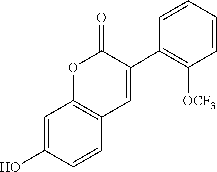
C1=CC=CC(C2=CC3=C(OC2=O)C=C(O)C=C3)=C1[OCF3]
